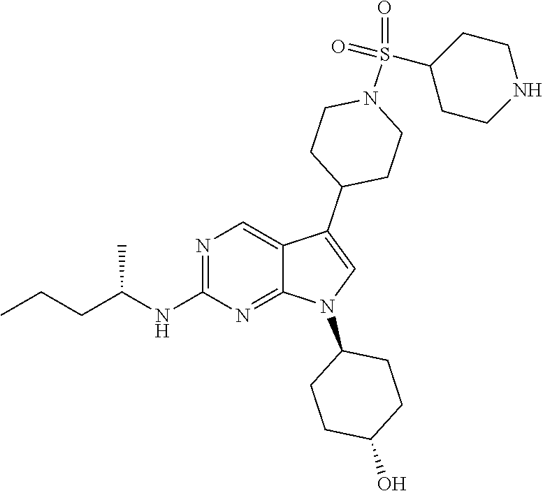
N1=C(NC(CCC)C)N=C2C(=C1)C(C1CCN(S(C3CCNCC3)(=O)=O)CC1)=CN2C1CCC(O)CC1
